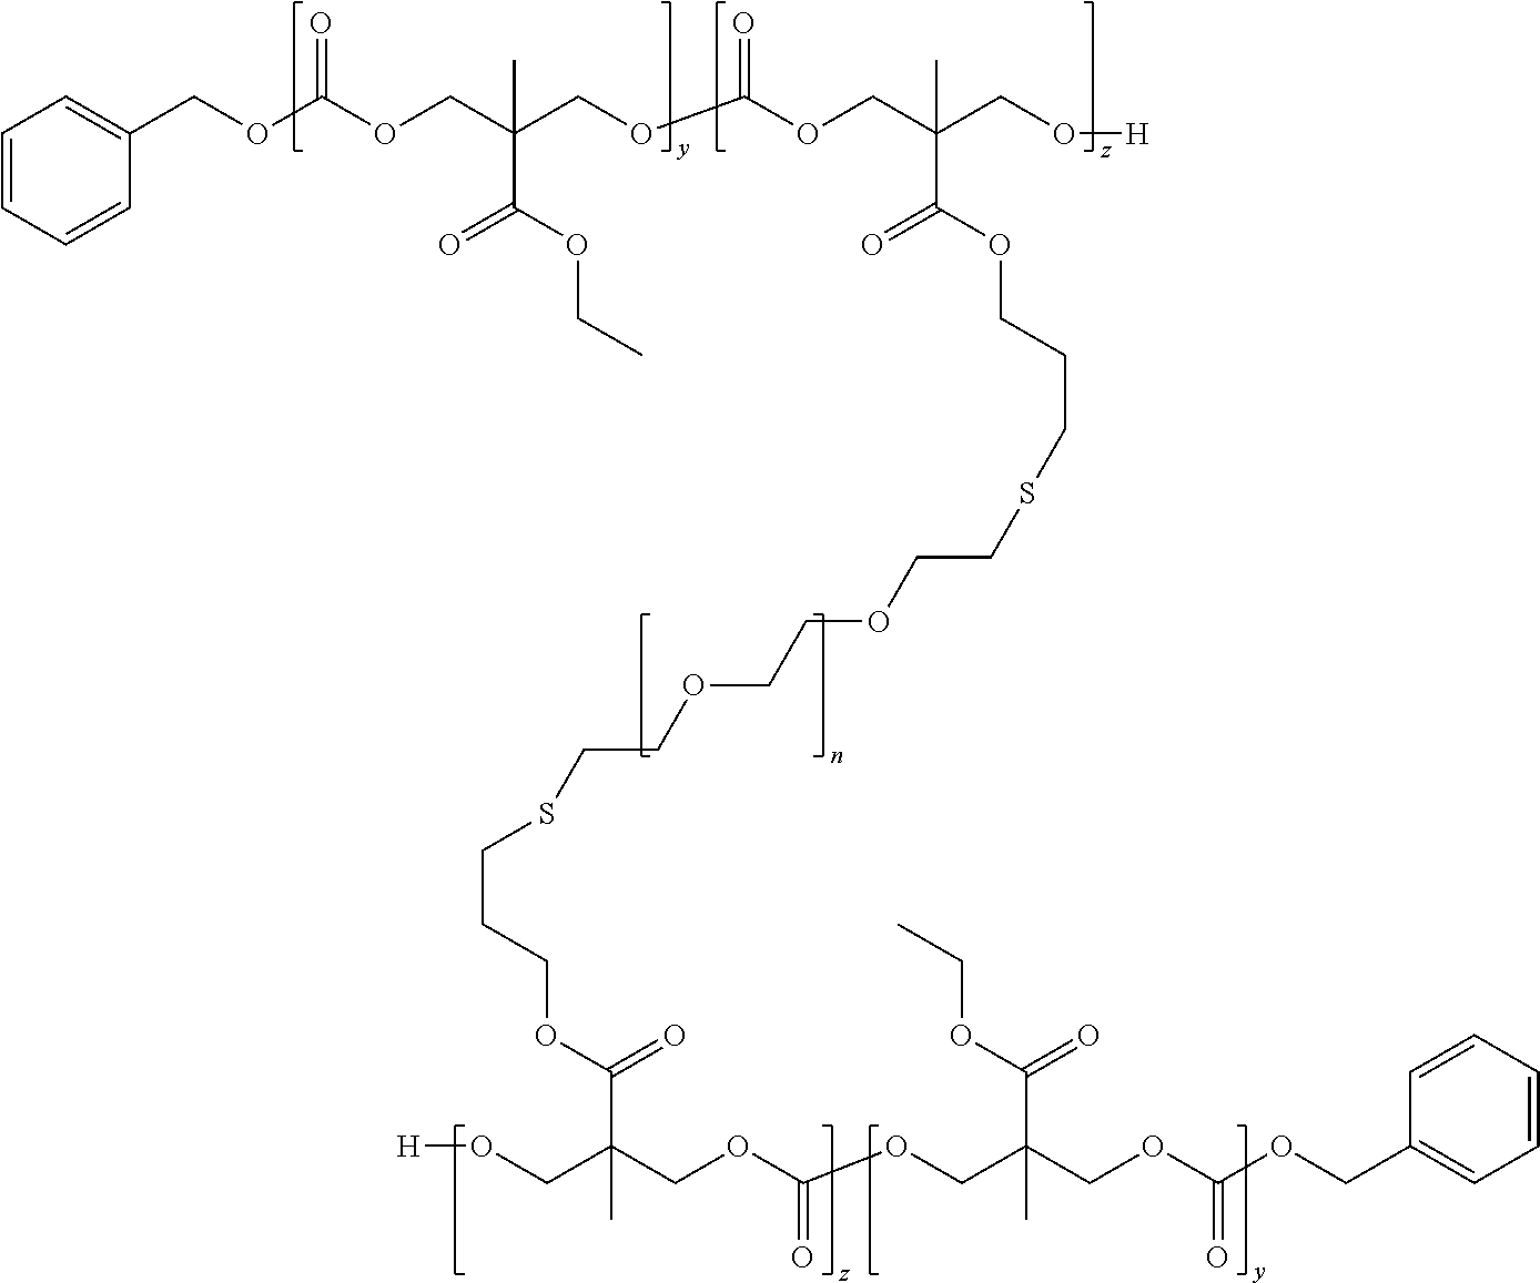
C1=CC=CC(COC(OCC(COC(OCC(CO[H])(C)C(OCCCSCCOCCOCCSCCCOC(C(CO[H])(COC(OCC(COC(OCC2=CC=CC=C2)=O)(C)C(OCC)=O)=O)C)=O)=O)=O)(C)C(OCC)=O)=O)=C1
